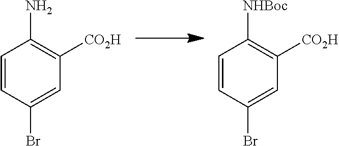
C1=CC(Br)=CC([CO2H])=C1N.C1=CC(Br)=CC([CO2H])=C1[NHBoc]
